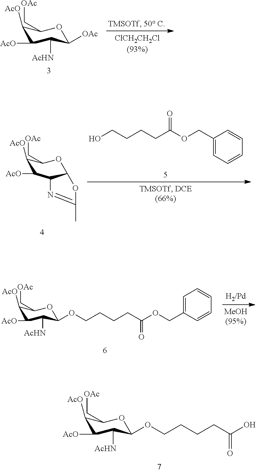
C1([AcO])C([AcO])C([AcHN])C([OAc])OC1C[OAc].C1(COC(CCCCO)=O)=CC=CC=C1.C1([AcO])C([AcO])C2C(OC1C[OAc])OC(C)=N2.C1(COC(CCCCOC2C([AcHN])C([AcO])C([AcO])C(C[OAc])O2)=O)=CC=CC=C1.OC(CCCCOC1C([AcHN])C([AcO])C([AcO])C(C[OAc])O1)=O
